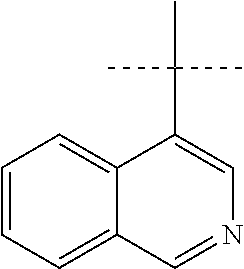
C1=CC=C2C(=C1)C(C(C)(C)C)=CN=C2
